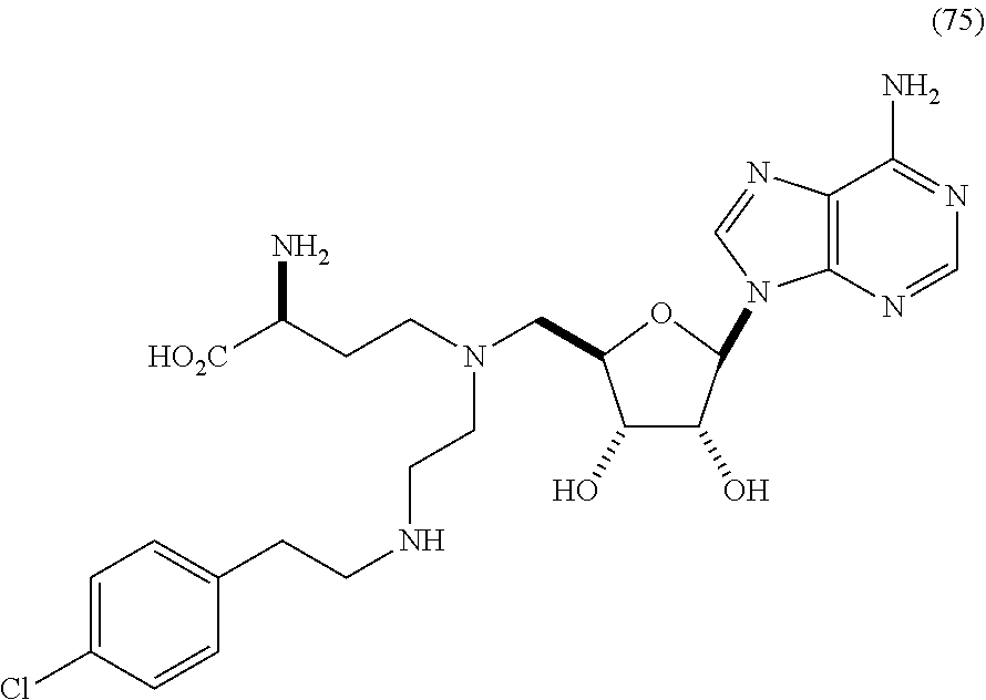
C1=C(Cl)C=CC(CCNCCN(CC2C(O)C(O)C(N3C4=C(N=C3)C(N)=NC=N4)O2)CCC([HO2C])N)=C1
